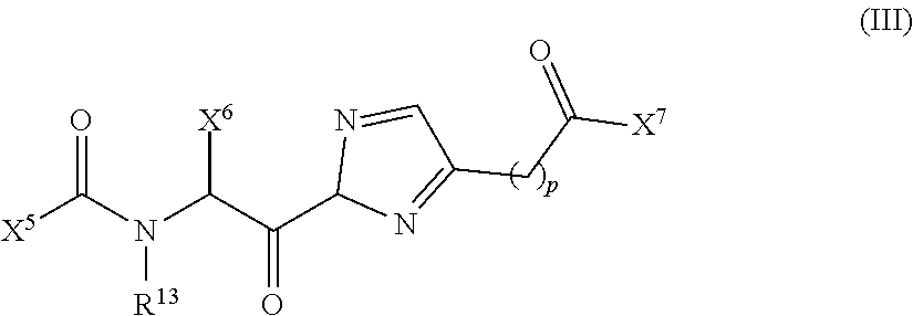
[X5]C(N([R13])C(C(=O)C1N=C(CC(=O)[X7])C=N1)[X6])=O
